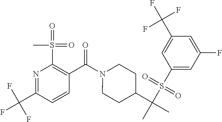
N1=C(C(F)(F)F)C=CC(C(N2CCC(C(C)(S(C3=CC(F)=CC(C(F)(F)F)=C3)(=O)=O)C)CC2)=O)=C1S(=O)(=O)C
